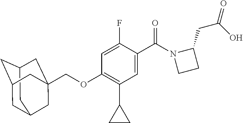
C12CC3CC(C1)CC(COC1=C(C4CC4)C=C(C(N4CCC4CC(=O)O)=O)C(F)=C1)(C3)C2
